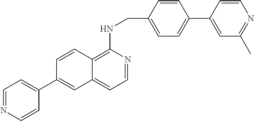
C12=C(NCC3=CC=C(C4=CC(C)=NC=C4)C=C3)N=CC=C1C=C(C1=CC=NC=C1)C=C2
